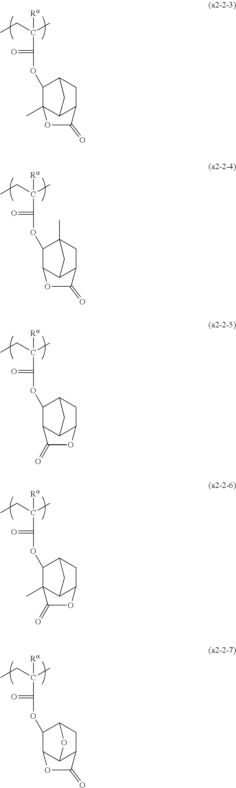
CCC(C)([Ra])C(=O)OC1C2(C)C3C(CC1C3)C(=O)O2.CCC(C)([Ra])C(=O)OC1C2C3C(CC1(C)C3)C(=O)O2.CCC(C)([Ra])C(=O)OC1C2C3C(CC1C3)OC2=O.CCC(C)([Ra])C(=O)OC1C2C3C(CC1O3)C(=O)O2.CCC(C)([Ra])C(=O)OC1C2(C)C3C(CC1C3)OC2=O
